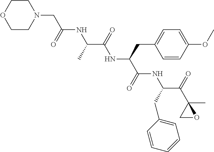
C1CN(CC(NC(C(NC(C(NC(C(C2(C)CO2)=O)CC2=CC=CC=C2)=O)CC2=CC=C(OC)C=C2)=O)C)=O)CCO1
